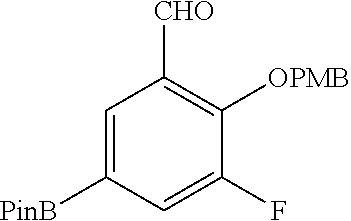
C1=C([PinB])C=C(F)C([OPMB])=C1[CHO]
